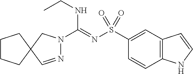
C1(S(N=C(NCC)N2N=CC3(C2)CCCC3)(=O)=O)=CC2=C(C=C1)NC=C2
